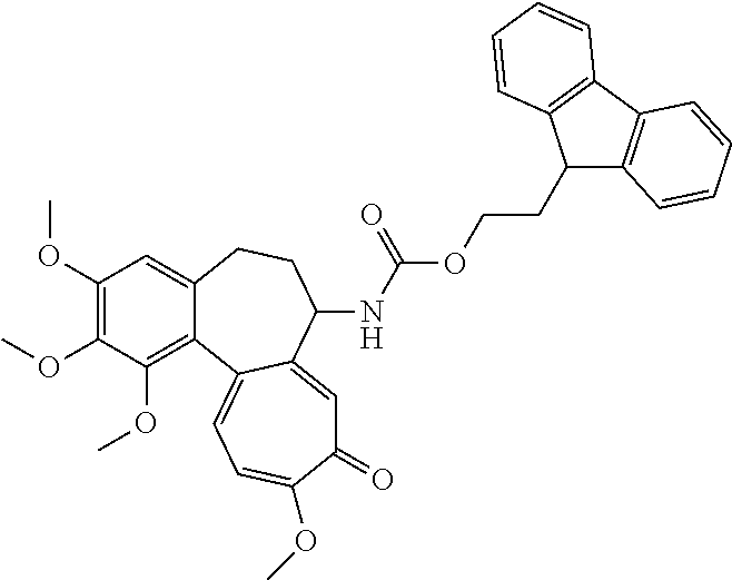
C1(OC)=C(OC)C(OC)=C2C(=C1)CCC(NC(OCCC1C3=C(C4=C1C=CC=C4)C=CC=C3)=O)C1=CC(=O)C(OC)=CC=C21
